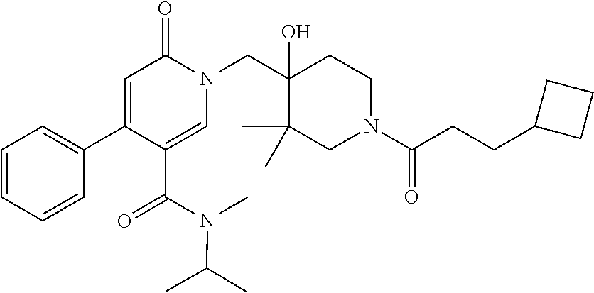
N1(CC2(O)C(C)(C)CN(C(=O)CCC3CCC3)CC2)C(=O)C=C(C2=CC=CC=C2)C(C(N(C)C(C)C)=O)=C1
